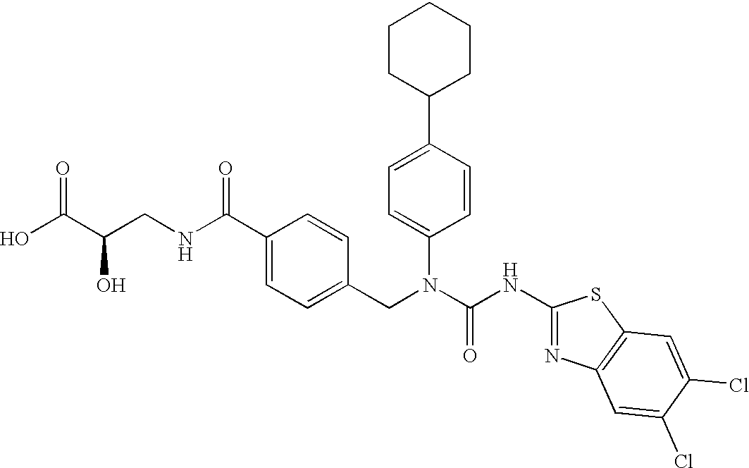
OC(C(CNC(C1=CC=C(CN(C(NC2=NC3=C(S2)C=C(Cl)C(Cl)=C3)=O)C2=CC=C(C3CCCCC3)C=C2)C=C1)=O)O)=O
